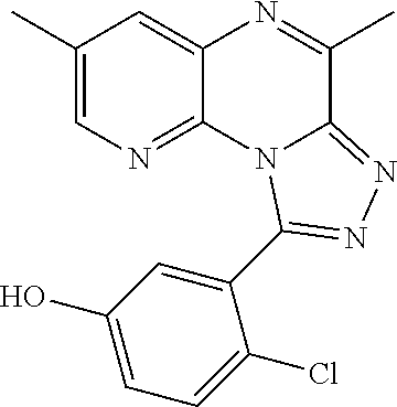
C1(C)=CN=C2C(=C1)N=C(C)C1=NN=C(C3=CC(O)=CC=C3Cl)N21
